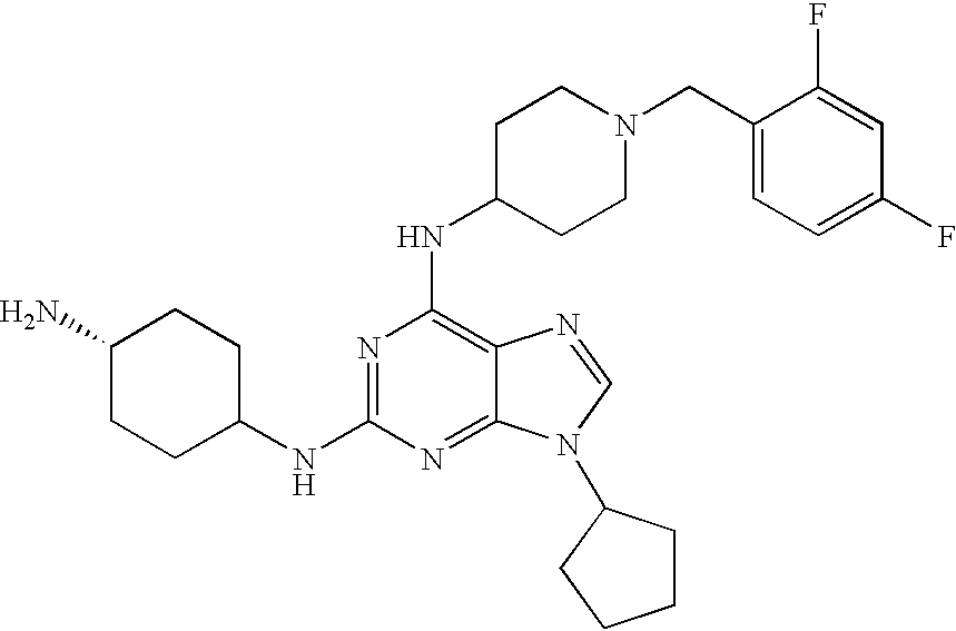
C1(N)CCC(NC2=NC(NC3CCN(CC4=CC=C(F)C=C4F)CC3)=C3C(=N2)N(C2CCCC2)C=N3)CC1
